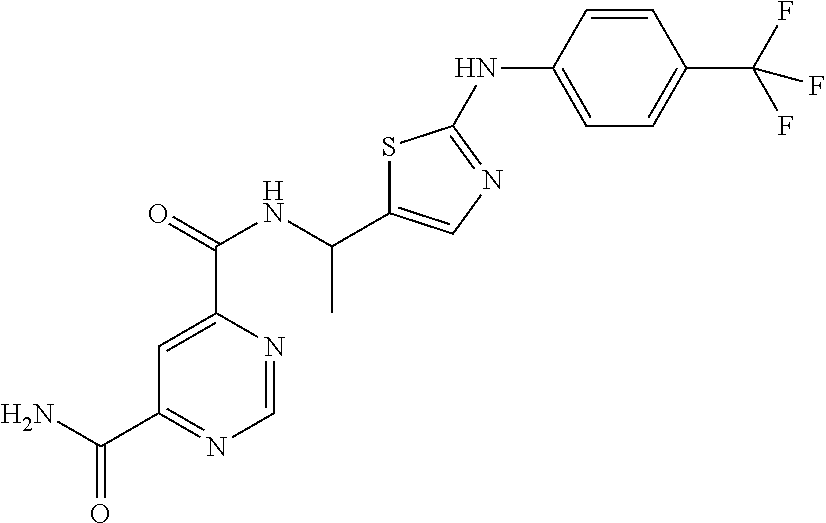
C1=C(C(NC(C2=CN=C(NC3=CC=C(C(F)(F)F)C=C3)S2)C)=O)N=CN=C1C(N)=O
